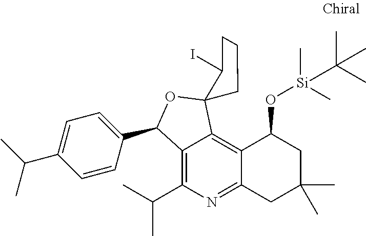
C12=C(C(C)C)N=C3C(=C1C1(OC2C2=CC=C(C(C)C)C=C2)CCCC1I)C(O[Si](C)(C)C(C)(C)C)CC(C)(C)C3
